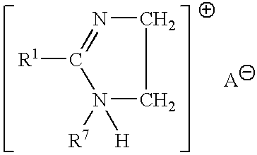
C1([R1])=NCCN1([H])[R7]
